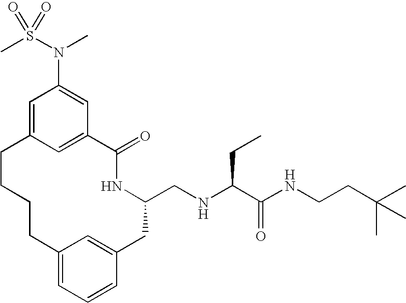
C1=C2C=C(C=C1N(S(C)(=O)=O)C)C(=O)NC(CNC(C(NCCC(C)(C)C)=O)CC)CC1=CC(=CC=C1)CCCC2
